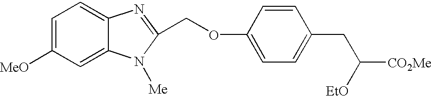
C1=C([MeO])C=C2C(=C1)N=C(COC1=CC=C(CC([CO2Me])[EtO])C=C1)N2[Me]
